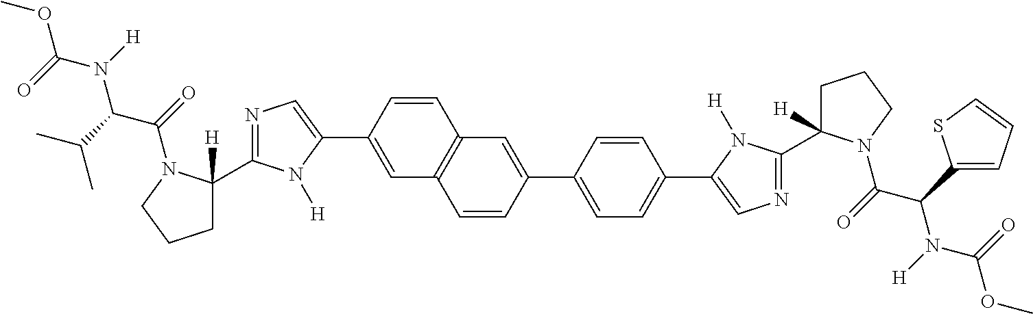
O=C(N([H])C(C(C)C)C(=O)N1C(C2=NC=C(C3=CC4=C(C=C3)C=C(C3=CC=C(C5=CN=C(C6([H])CCCN6C(=O)C(C6=CC=CS6)N([H])C(=O)OC)N5[H])C=C3)C=C4)N2[H])([H])CCC1)OC
